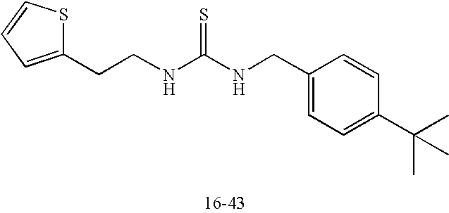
C(NC(NCC1=CC=C(C(C)(C)C)C=C1)=S)CC1=CC=CS1
